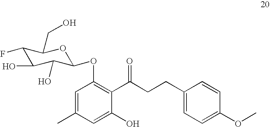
C1=C(O)C(C(CCC2=CC=C(OC)C=C2)=O)=C(OC2C(O)C(O)C(F)C(CO)O2)C=C1C
